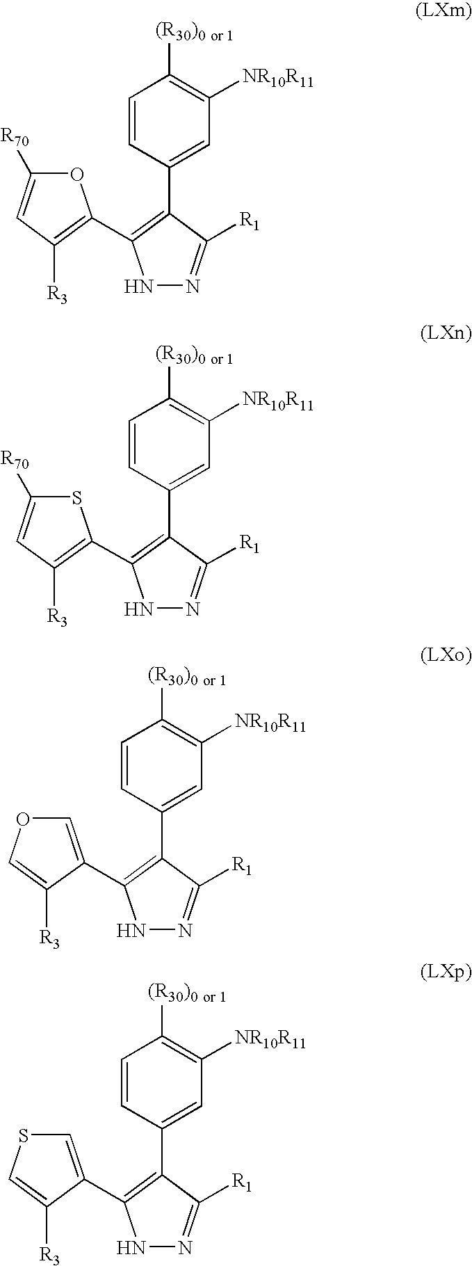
N1N=C([R1])C(C2=CC([NR10R11])=C([(R30)0 or 1])C=C2)=C1C1=COC=C1[R3].N1N=C([R1])C(C2=CC([NR10R11])=C([(R30)0 or 1])C=C2)=C1C1=C([R3])C=C([R70])O1.N1N=C([R1])C(C2=CC([NR10R11])=C([(R30)0 or 1])C=C2)=C1C1=CSC=C1[R3].N1N=C([R1])C(C2=CC([NR10R11])=C([(R30)0 or 1])C=C2)=C1C1=C([R3])C=C([R70])S1
